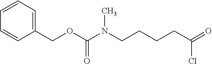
C1=CC=C(COC(N(CCCCC(Cl)=O)C)=O)C=C1
